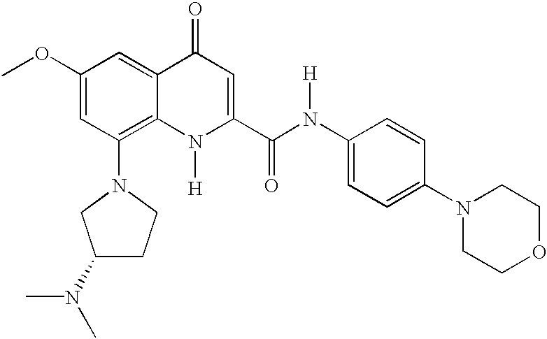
C1(OC)=CC(N2CCC(N(C)C)C2)=C2C(=C1)C(=O)C=C(C(N(C1=CC=C(N3CCOCC3)C=C1)[H])=O)N2[H]
